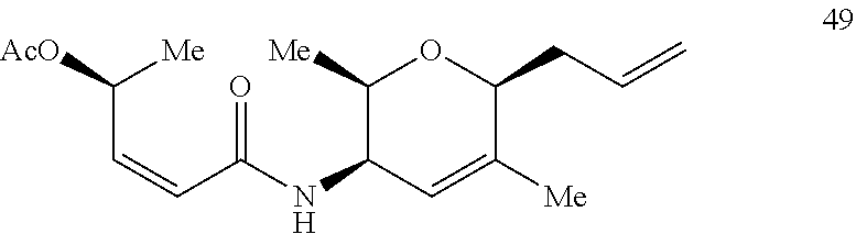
C(CC1OC([Me])C(NC(C=CC([AcO])[Me])=O)C=C1[Me])=C
